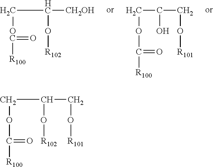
C(C([CH2OH])O[R102])[OC](=O)[R100].C(OC(=O)[R100])C(CO[R101])O.C(C(CO[R101])O[R102])OC(=O)[R100]
